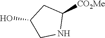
C1(O)CNC([CO2Me])C1
